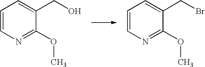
C1=CN=C(OC)C(CO)=C1.C1=CN=C(OC)C(CBr)=C1
